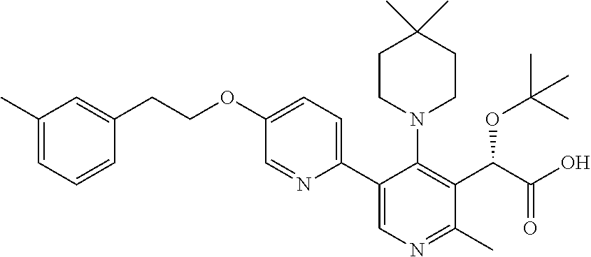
C1(C)=CC=CC(CCOC2=CC=C(C3=CN=C(C)C(C(C(O)=O)OC(C)(C)C)=C3N3CCC(C)(C)CC3)N=C2)=C1
